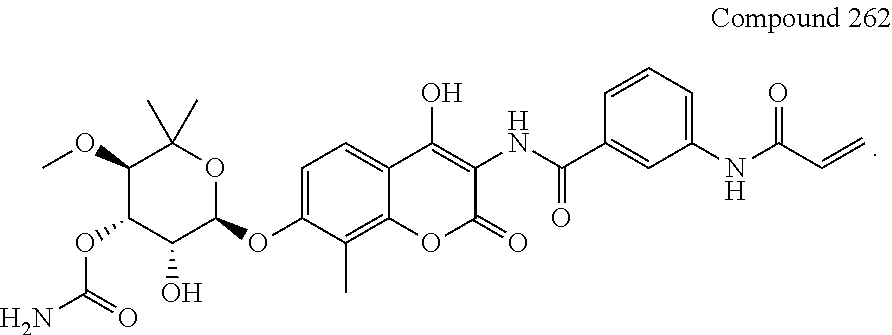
C1(OC)C(OC(N)=O)C(O)C(OC2=CC=C3C(=C2C)OC(=O)C(NC(C2=CC(NC(=O)C=C)=CC=C2)=O)=C3O)OC1(C)C
